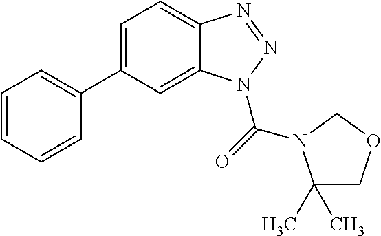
C1=C(C2=CC=CC=C2)C=C2C(=C1)N=NN2C(=O)N1C(C)(C)COC1
